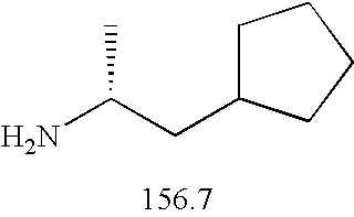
C1C(CC(N)C)CCC1
